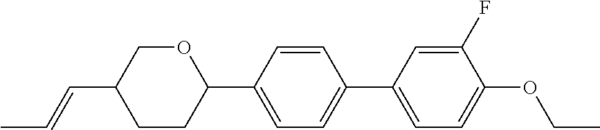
O1CC(C=CC)CCC1C1=CC=C(C2=CC=C(OCC)C(F)=C2)C=C1
